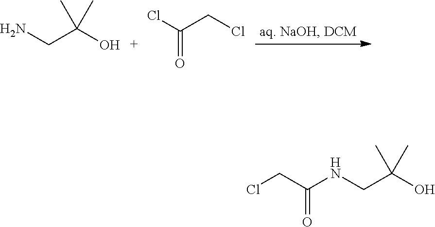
NCC(O)(C)C.O=C(CCl)Cl.C(C(NCC(O)(C)C)=O)Cl
